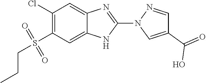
C1(Cl)=C(S(=O)(=O)CCC)C=C2C(=C1)N=C(N1C=C(C(=O)O)C=N1)N2
